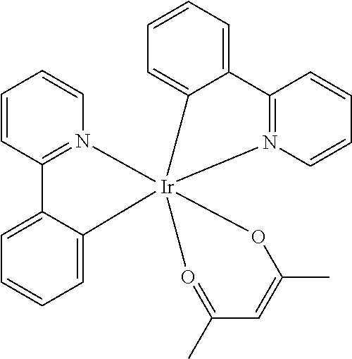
C1=CC2=N(C=C1)[Ir]13(C4=CC=CC=C4C4=N1C=CC=C4)(CC1=CC=CC=C21)OC(C)=CC(C)=O3
